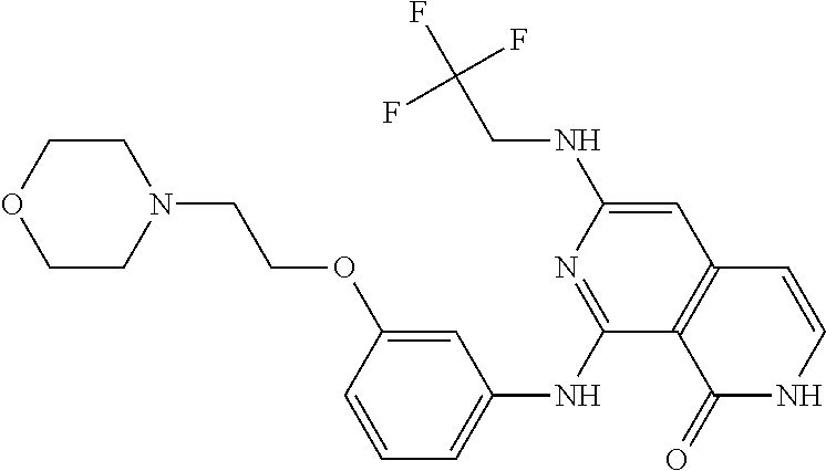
C1=C(OCCN2CCOCC2)C=CC=C1NC1=NC(NCC(F)(F)F)=CC2=C1C(=O)NC=C2
